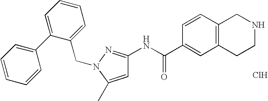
C1(C2=CC=CC=C2CN2N=C(NC(=O)C3=CC4=C(C=C3)CNCC4)C=C2C)=CC=CC=C1.Cl
